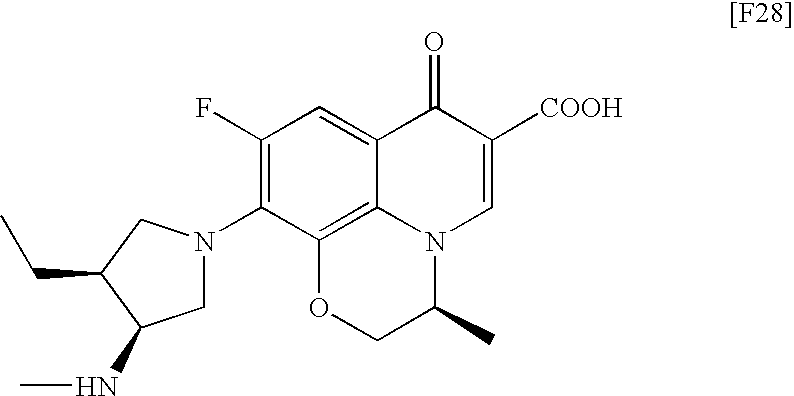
C1(F)=C(N2CC(NC)C(CC)C2)C2=C3C(=C1)C(=O)C([COOH])=CN3C(C)CO2
